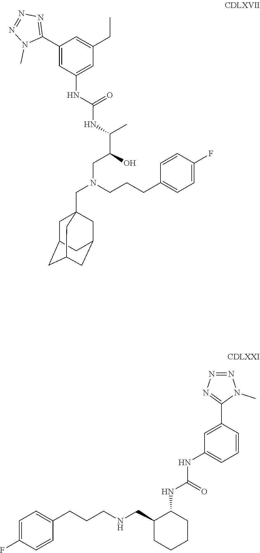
C1(NC(=O)NC2=CC=CC(C3=NN=NN3C)=C2)C(CNCCCC2=CC=C(F)C=C2)CCCC1.C1(C2=NN=NN2C)=CC(NC(NC(C(O)CN(CC23CC4CC(CC(C2)C4)C3)CCCC2=CC=C(F)C=C2)C)=O)=CC(CC)=C1
